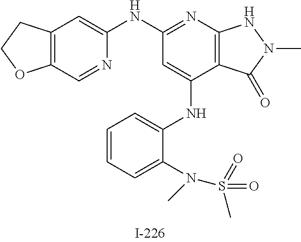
C12=C(N=C(NC3=CC4=C(C=N3)OCC4)C=C1NC1=CC=CC=C1N(S(C)(=O)=O)C)NN(C)C2=O
